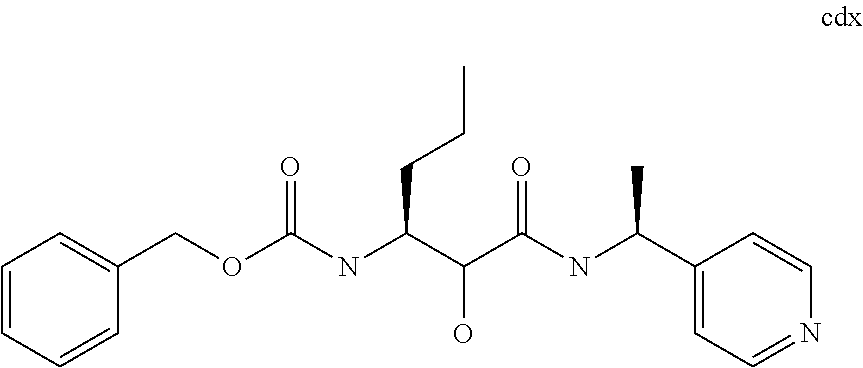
C1=CC=CC(COC(NC(C(C(NC(C2=CC=NC=C2)C)=O)O)CCC)=O)=C1
